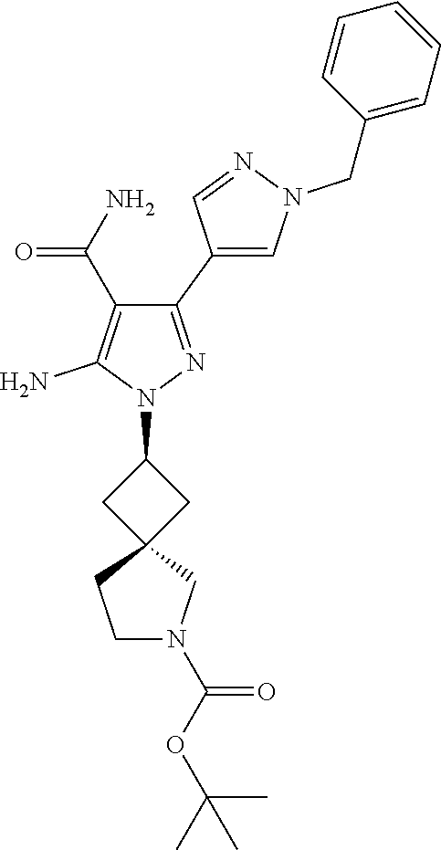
C1(C2=CN(CC3=CC=CC=C3)N=C2)=NN(C2CC3(C2)CCN(C(OC(C)(C)C)=O)C3)C(N)=C1C(N)=O
